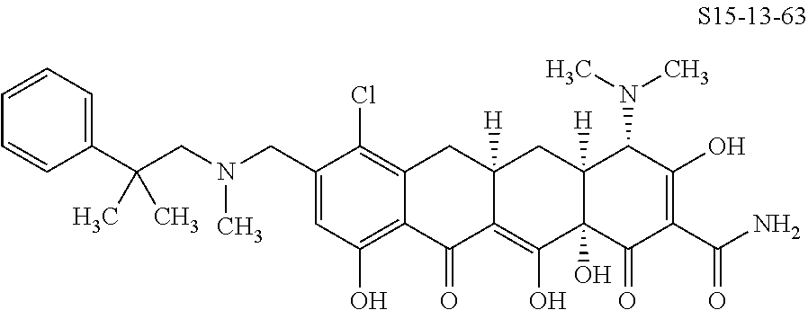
C1=C(CN(CC(C2=CC=CC=C2)(C)C)C)C(Cl)=C2C(=C1O)C(=O)C1=C(O)C3(O)C([H])(CC1([H])C2)C(N(C)C)C(O)=C(C(N)=O)C3=O
